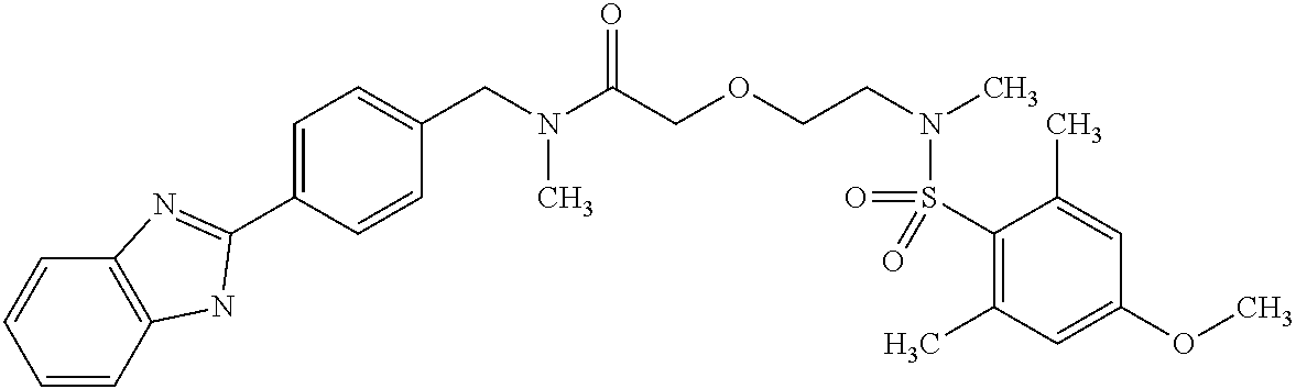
C1=C(C2=NC3=C(C=CC=C3)N2)C=CC(CN(C(COCCN(C)S(=O)(C2=C(C)C=C(OC)C=C2C)=O)=O)C)=C1
